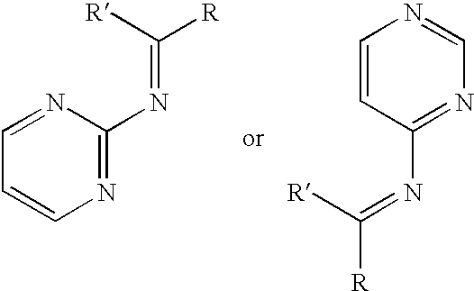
N1=CC=CN=C1N=C([R])[R].[R]C(=NC1=NC=NC=C1)[R]
